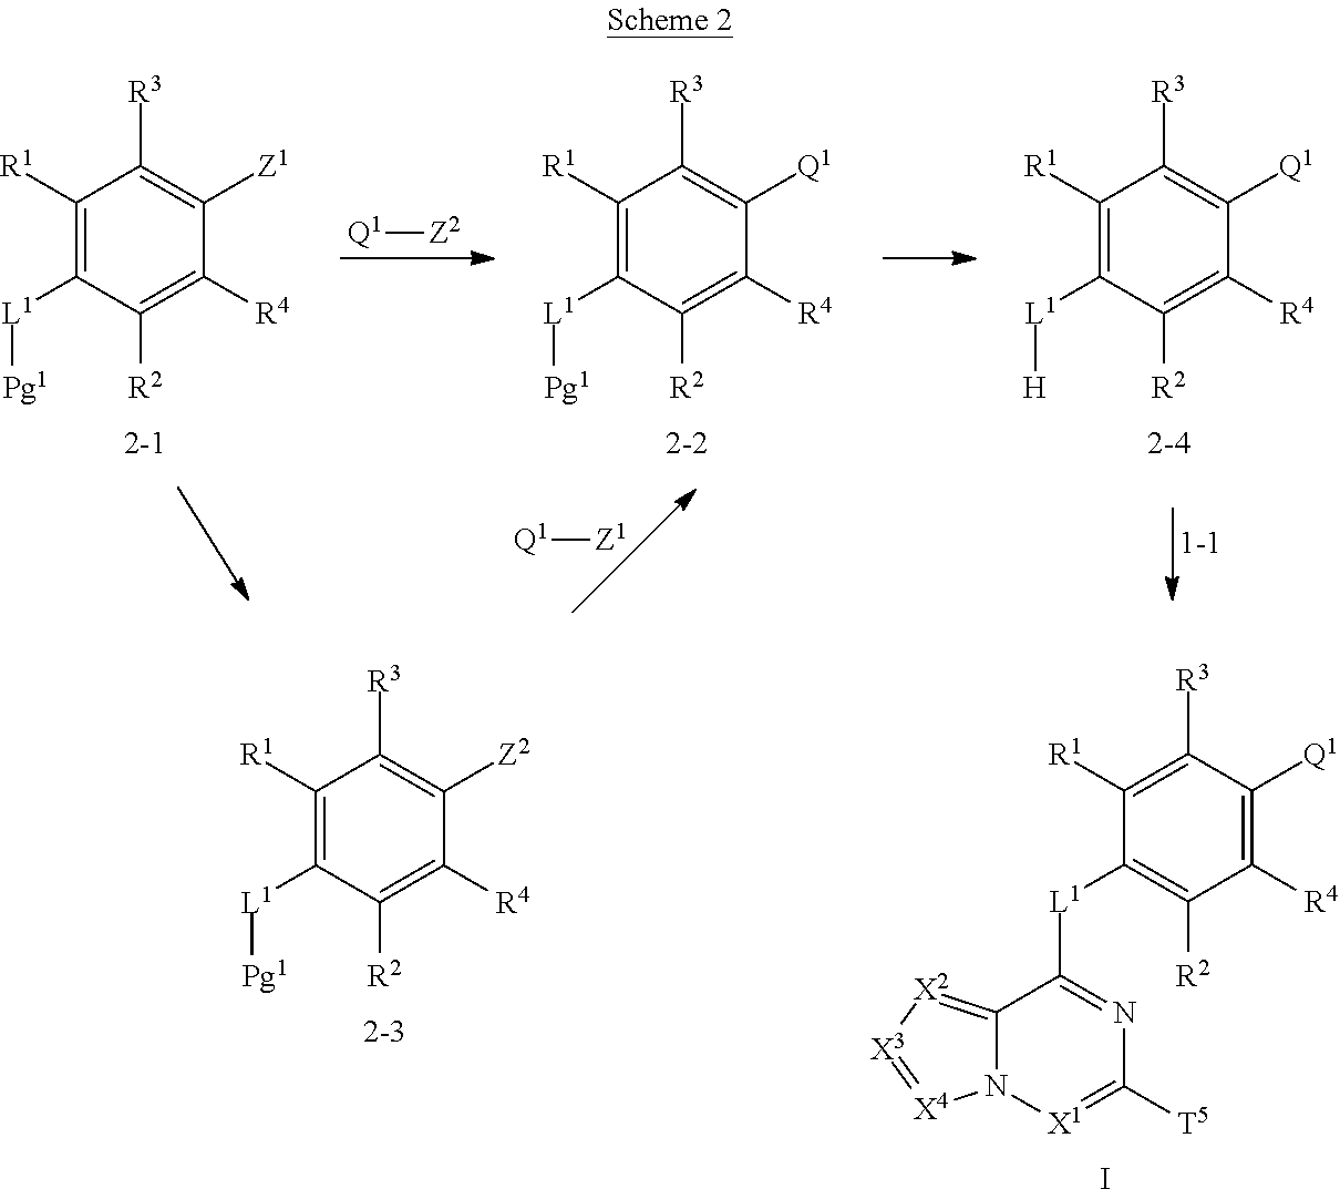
C1([R1])=C([L1][Pg1])C([R2])=C([R4])C([Z1])=C1[R3].[Q1][Z2].C1([R1])=C([L1][Pg1])C([R2])=C([R4])C([Q1])=C1[R3].C1([R1])=C([L1][H])C([R2])=C([R4])C([Q1])=C1[R3].[Q1][Z1].C1([R1])=C([L1][Pg1])C([R2])=C([R4])C([Z2])=C1[R3].C12=[X2][X3]=[X4]N1[X1]=C([T5])N=C2[L1]C1=C([R2])C([R4])=C([Q1])C([R3])=C1[R1].I
